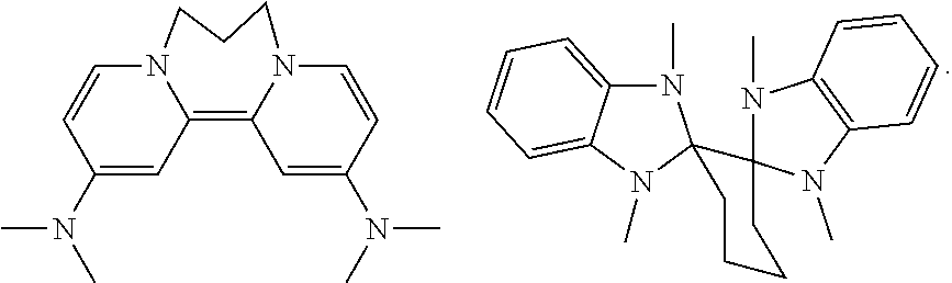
C1(N(C)C)=CC2=C3C=C(N(C)C)C=CN3CCCN2C=C1.C1CCCC2(C13N(C)C1=CC=CC=C1N3C)N(C)C1=C(N2C)C=CC=C1
